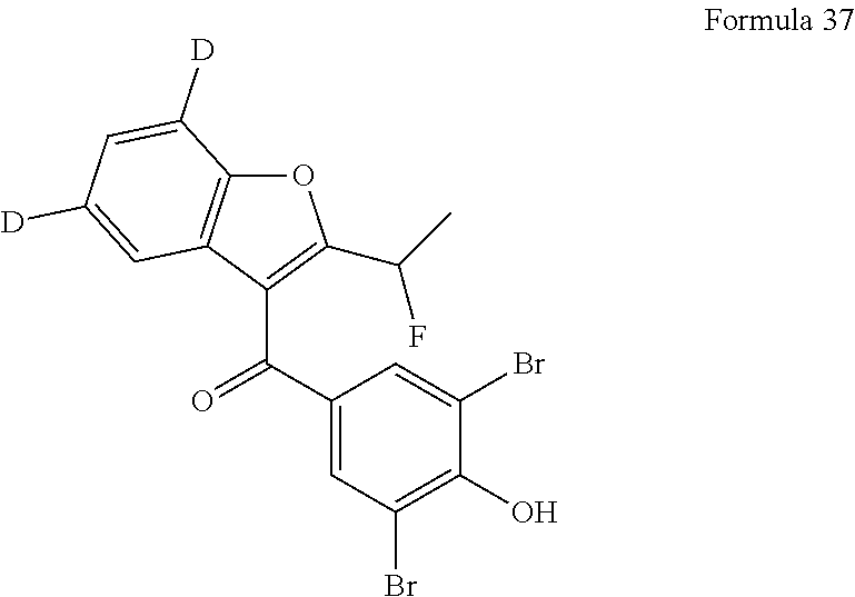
O1C2=C(C(C(C3=CC(Br)=C(O)C(Br)=C3)=O)=C1C(C)F)C=C([D])C=C2[D]
